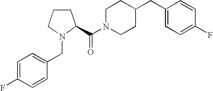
C(N1CCC(CC2=CC=C(F)C=C2)CC1)(=O)C1CCCN1CC1=CC=C(F)C=C1
